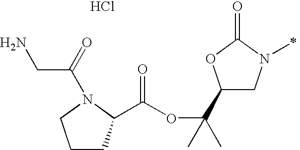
Cl.C1(C(OC(=O)C2CCCN2C(CN)=O)(C)C)CN(C)C(=O)O1
